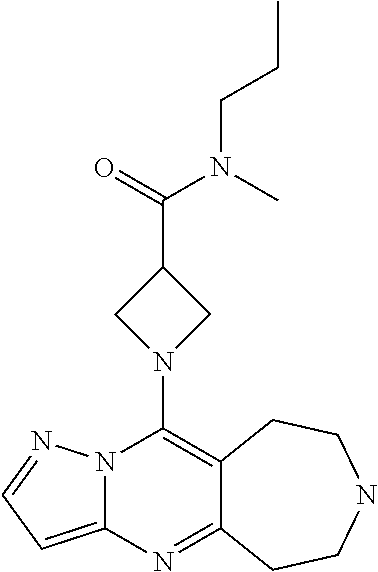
N12C(=CC=N1)N=C1C(=C2N2CC(C(=O)N(C)CCC)C2)CCNCC1
